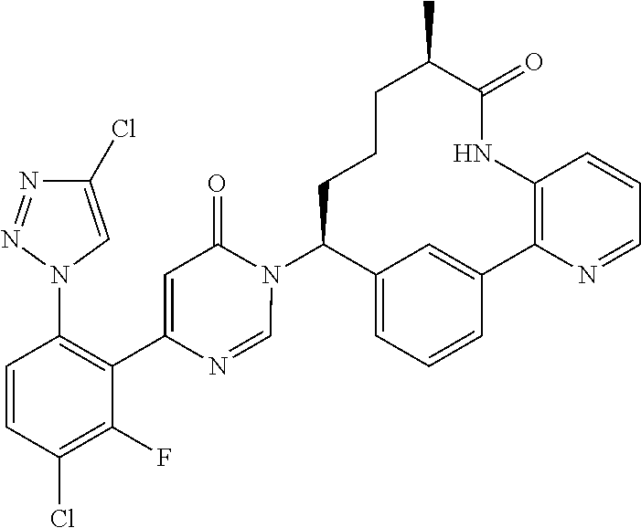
C12=CC=CC(=C1)C1=C(NC(=O)C(C)CCCC2N2C(=O)C=C(C3=C(N4C=C(Cl)N=N4)C=CC(Cl)=C3F)N=C2)C=CC=N1
